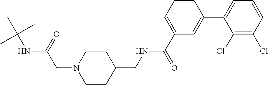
C(N1CCC(CNC(C2=CC=CC(C3=CC=CC(Cl)=C3Cl)=C2)=O)CC1)C(NC(C)(C)C)=O
